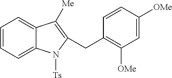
C12=CC=CC=C1N([Ts])C(CC1=C([OMe])C=C([OMe])C=C1)=C2[Me]
